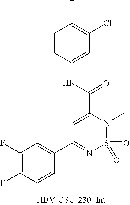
O=S1(=O)N(C)C(C(NC2=CC(Cl)=C(F)C=C2)=O)=CC(C2=CC(F)=C(F)C=C2)=N1
